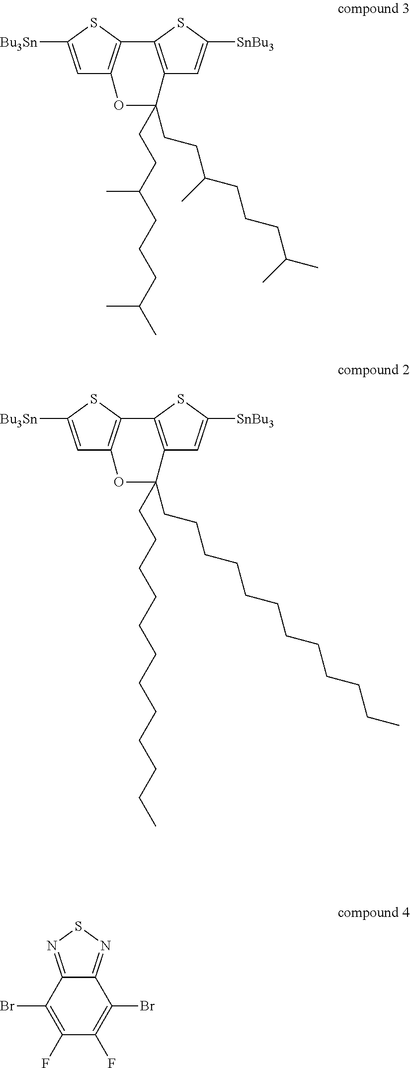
C1=C([Bu3Sn])SC2=C1OC(CCC(CCCC(C)C)C)(CCC(CCCC(C)C)C)C1=C2SC([SnBu3])=C1.C1=C([Bu3Sn])SC2=C1OC(CCCCCCCCCCCC)(CCCCCCCCCCCC)C1=C2SC([SnBu3])=C1.C1(Br)=C(F)C(F)=C(Br)C2=NSN=C12
